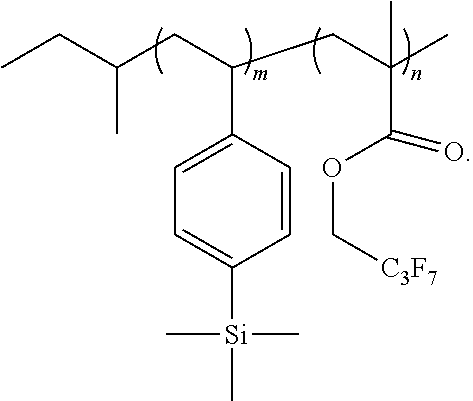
C1=CC(C(CC(CC)C)CC(C)(C)C(OC[C3F7])=O)=CC=C1[Si](C)(C)C
